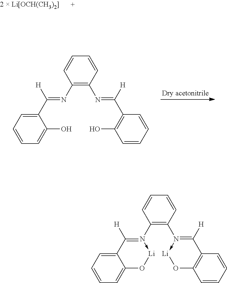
C1=CC(N=C(C2=CC=CC=C2O)[H])=C(N=C([H])C2=C(O)C=CC=C2)C=C1.C1=CC(N2->[Li]OC3=CC=CC=C3C=2[H])=C(N2->[Li]OC3=C(C=2[H])C=CC=C3)C=C1
